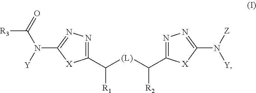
[R3]C(=O)N([Y])C1=NN=C(C([(L)]C(C2=NN=C(N([Z])[Y])[X]2)[R2])[R1])[X]1
